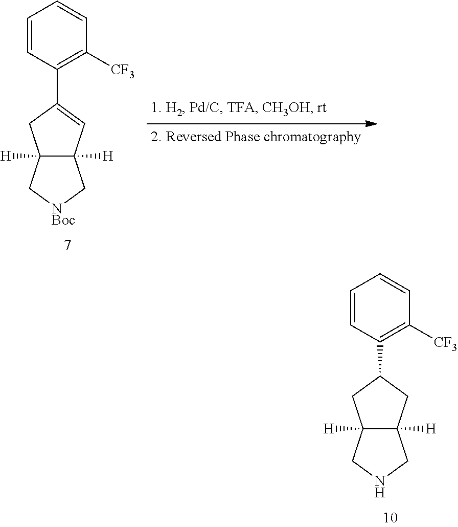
C12([H])C([H])(C[NBoc]C1)C=C(C1=C([CF3])C=CC=C1)C2.C12([H])C([H])(CNC1)CC(C1=C([CF3])C=CC=C1)C2
